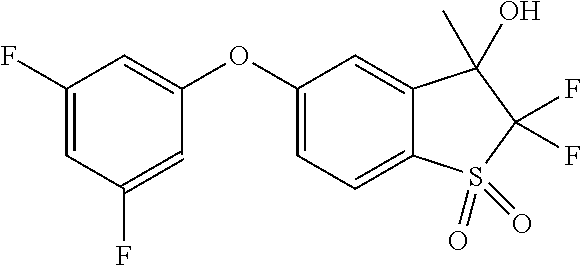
O(C1=CC(F)=CC(F)=C1)C1=CC=C2C(=C1)C(O)(C)C(F)(F)S2(=O)=O
